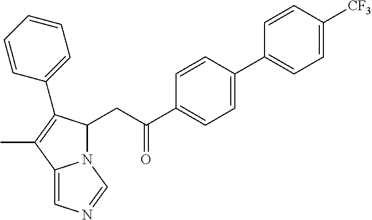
C1=CC(C2=CC=C([CF3])C=C2)=CC=C1C(=O)CC1N2C(=CN=C2)C(C)=C1C1=CC=CC=C1
